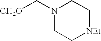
N1(C[CH2O])CC[NEt]CC1
